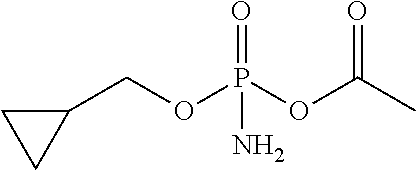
C1(COP(OC(C)=O)(=O)N)CC1
